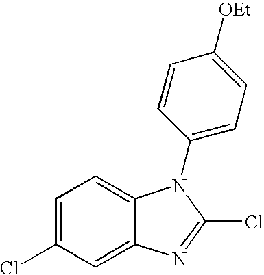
C1=C(Cl)C=C2C(=C1)N(C1=CC=C([OEt])C=C1)C(Cl)=N2
